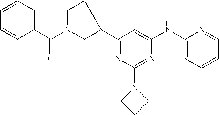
C1(C2CCN(C(C3=CC=CC=C3)=O)C2)=NC(N2CCC2)=NC(NC2=CC(C)=CC=N2)=C1
